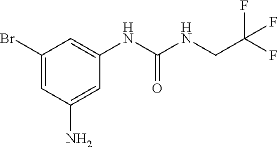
C1(Br)=CC(N)=CC(NC(NCC(F)(F)F)=O)=C1
